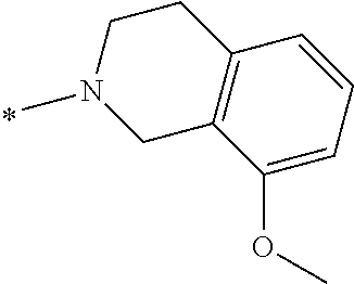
N1(C)CC2=C(CC1)C=CC=C2OC
